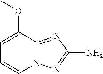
C1=CC=C(OC)C2=NC(N)=NN12
